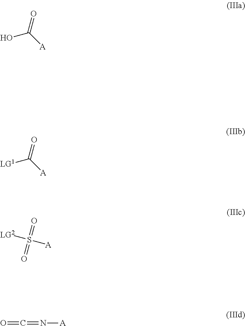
OC(=O)[A].[LG1]C(=O)[A].S(=O)([LG2])([A])=O.O=C=N[A]
